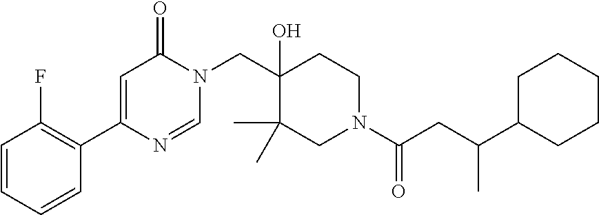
N1(CC2(O)C(C)(C)CN(C(=O)CC(C3CCCCC3)C)CC2)C(=O)C=C(C2=C(F)C=CC=C2)N=C1
